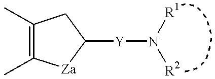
C1(C)=C(C)[Za]C([Y]N([R2])[R1])C1
